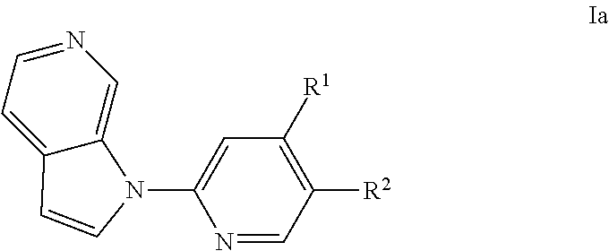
C1=NC=C2C(=C1)C=CN2C1=CC([R1])=C([R2])C=N1
